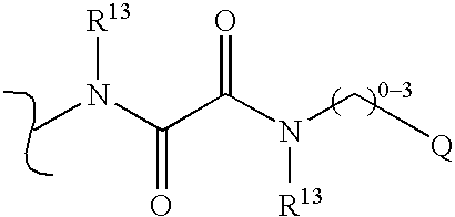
CN(C(C(=O)N(C[Q])[R13])=O)[R13]
